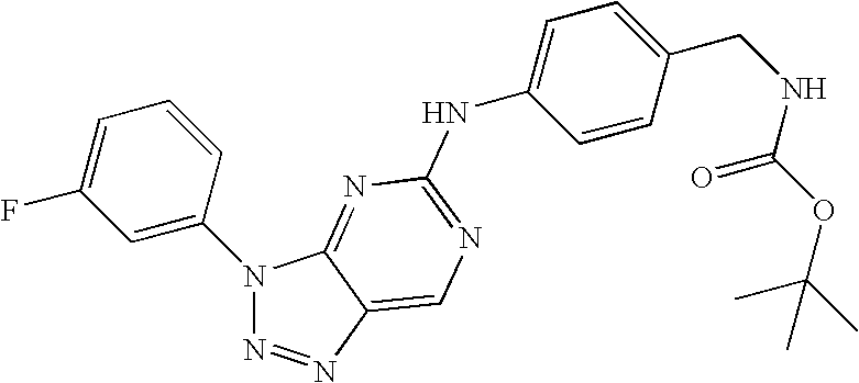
N1(C2=CC(F)=CC=C2)N=NC2=CN=C(NC3=CC=C(CNC(OC(C)(C)C)=O)C=C3)N=C12
